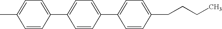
C1(C)=CC=C(C2=CC=C(C3=CC=C(CCCC)C=C3)C=C2)C=C1
